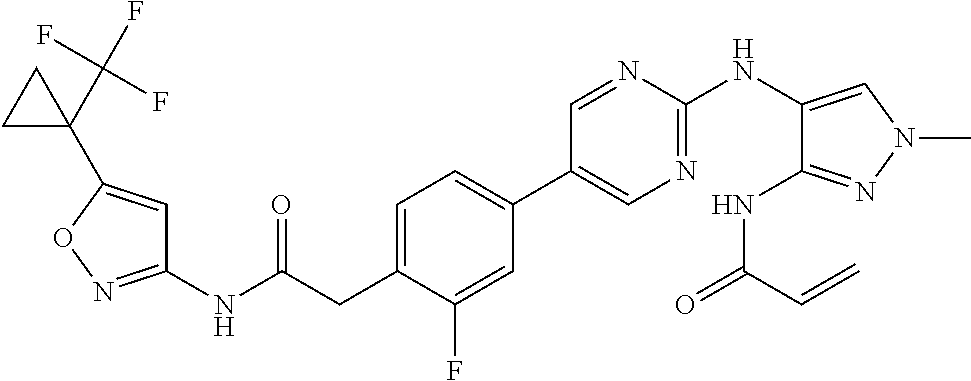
C1(NC(=O)CC2=CC=C(C3=CN=C(NC4=CN(C)N=C4NC(C=C)=O)N=C3)C=C2F)=NOC(C2(C(F)(F)F)CC2)=C1
